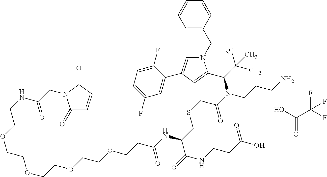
O=C(O)C(F)(F)F.C(CSCC(N(CCCN)C(C(C)(C)C)C1=CC(C2=CC(F)=CC=C2F)=CN1CC1=CC=CC=C1)=O)(C(=O)NCCC(O)=O)NC(CCOCCOCCOCCOCCNC(CN1C(=O)C=CC1=O)=O)=O
